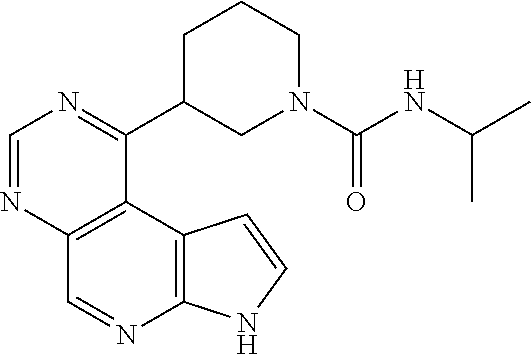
C1=NC2=C(C(C3CN(C(=O)NC(C)C)CCC3)=N1)C1=C(N=C2)NC=C1
